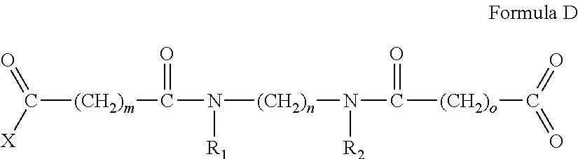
C([(CH2)m]C(N([R1])[(CH2)n]N(C(=O)[(CH2)o]C(=O)=O)[R2])=O)([X])=O
